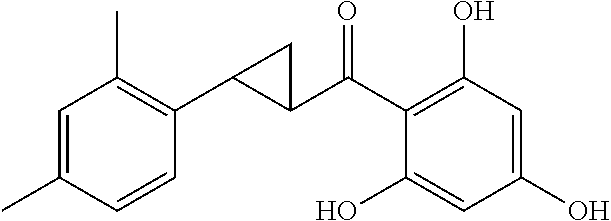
C1(C(C2=C(O)C=C(O)C=C2O)=O)C(C2=C(C)C=C(C)C=C2)C1
